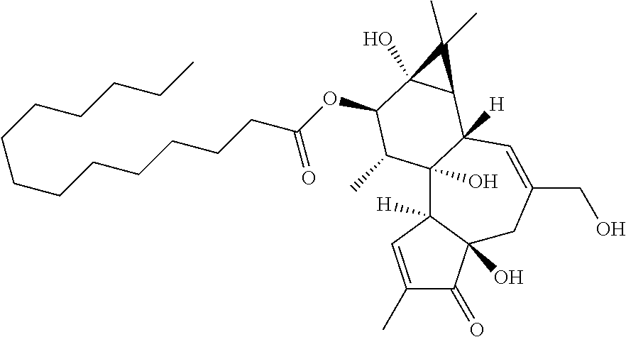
C1(C)=CC2([H])C(O)(C1=O)CC(CO)=CC1([H])C2(O)C(C)C(OC(CCCCCCCCCCCCC)=O)C2(O)C1C2(C)C
